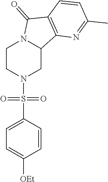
C1CN(S(C2=CC=C([OEt])C=C2)(=O)=O)CC2N1C(=O)C1=C2N=C(C)C=C1
